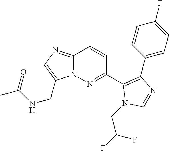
C1(C2=NN3C(=NC=C3CNC(C)=O)C=C2)=C(C2=CC=C(F)C=C2)N=CN1CC(F)F
